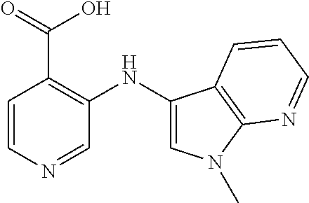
C1=CN=CC(NC2=CN(C)C3=C2C=CC=N3)=C1C(=O)O
